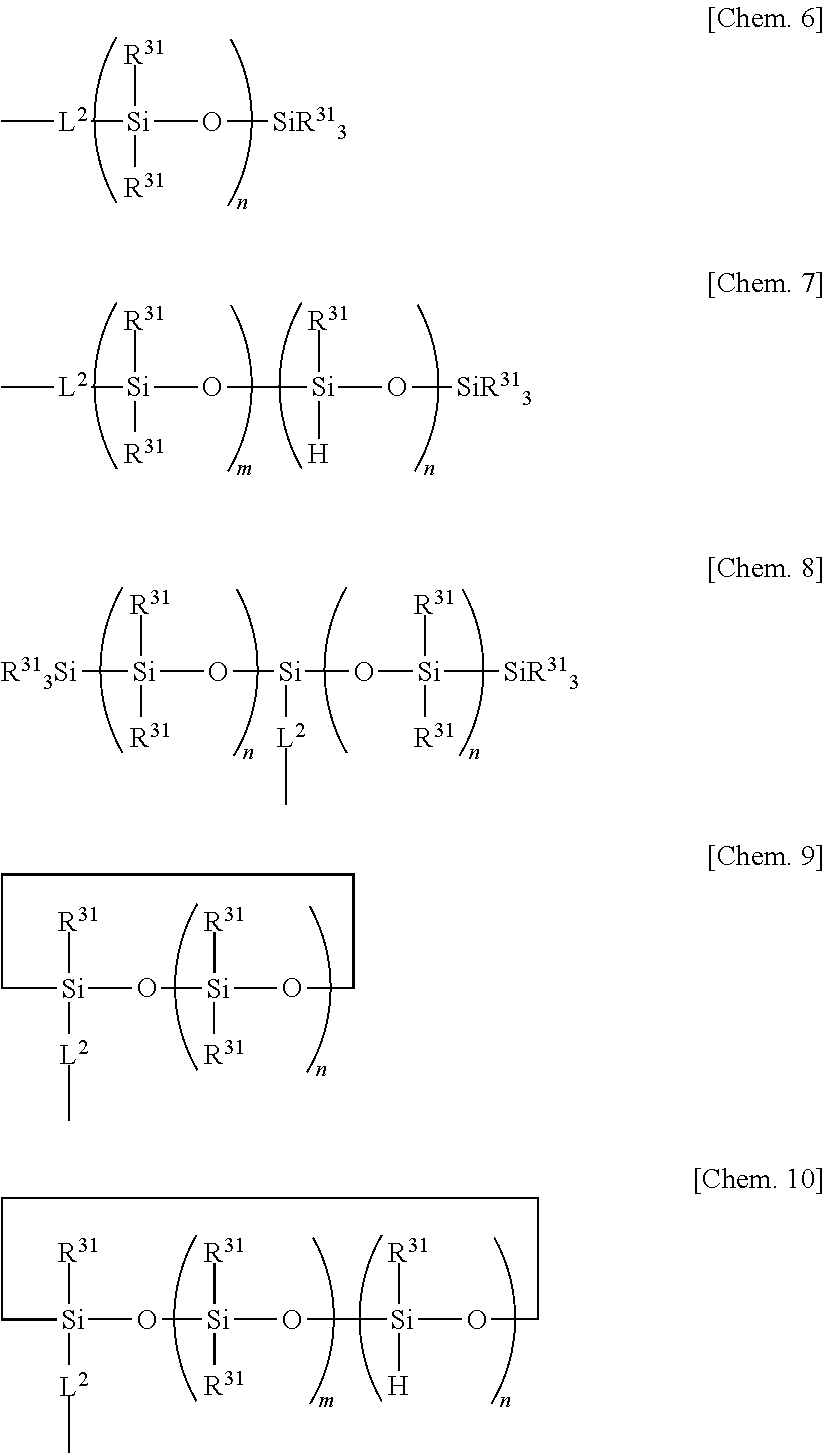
C[L2][Si]([R31])([R31])O[Si]([R31])([H])O[SiR313].[R313Si][Si]([R31])([R31])O[Si]([L2]C)O[Si]([R31])([R31])[SiR313].C[L2][Si]([R31])([R31])O[SiR313].C1[Si]([R31])([L2]C)O[Si]([R31])([R31])OCCC1.O1[Si]([R31])([R31])O[Si]([H])([R31])OCCCC[Si]1([L2]C)[R31]
